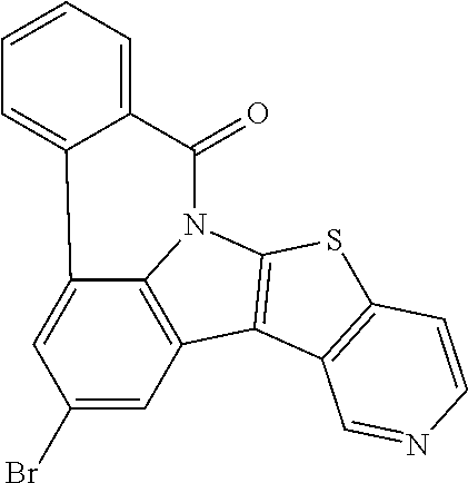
C1(Br)=CC2=C3C(=C1)C1=CC=CC=C1C(=O)N3C1=C2C2=C(S1)C=CN=C2
